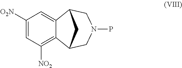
C1([O2N])=CC([NO2])=C2C(=C1)C1CN(P)CC2C1
